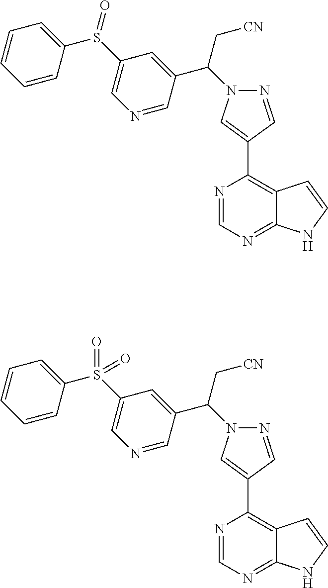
N1=CN=C2C(=C1C1=CN(C(C[CN])C3=CC(S(C4=CC=CC=C4)=O)=CN=C3)N=C1)C=CN2.N1=CN=C2C(=C1C1=CN(C(C[CN])C3=CC(S(C4=CC=CC=C4)(=O)=O)=CN=C3)N=C1)C=CN2
